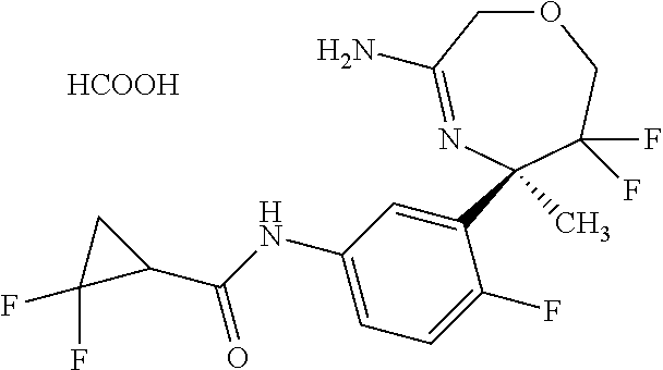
C1(C(NC2=CC=C(F)C(C3(C)N=C(N)COCC3(F)F)=C2)=O)CC1(F)F.[HCOOH]
